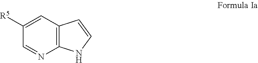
C12=C(C=C([R5])C=N1)C=CN2
